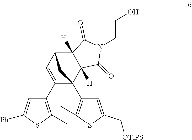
C1(C2=C(C)SC([Ph])=C2)=CC2C3([H])C([H])(C1(C1=C(C)SC(C[OTIPS])=C1)C2)C(=O)N(CCO)C3=O
